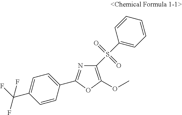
C1(S(=O)(=O)C2=CC=CC=C2)=C(OC)OC(C2=CC=C(C(F)(F)F)C=C2)=N1
